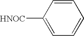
C1=CC([HNOC])=CC=C1
